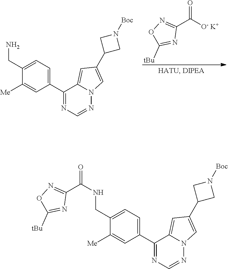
C1(C([O- K+])=O)=NOC([tBu])=N1.NCC1=CC=C(C2=NC=NN3C2=CC(C2CN([Boc])C2)=C3)C=C1[Me].N(CC1=CC=C(C2=NC=NN3C2=CC(C2CN([Boc])C2)=C3)C=C1[Me])C(=O)C1=NOC([tBu])=N1
